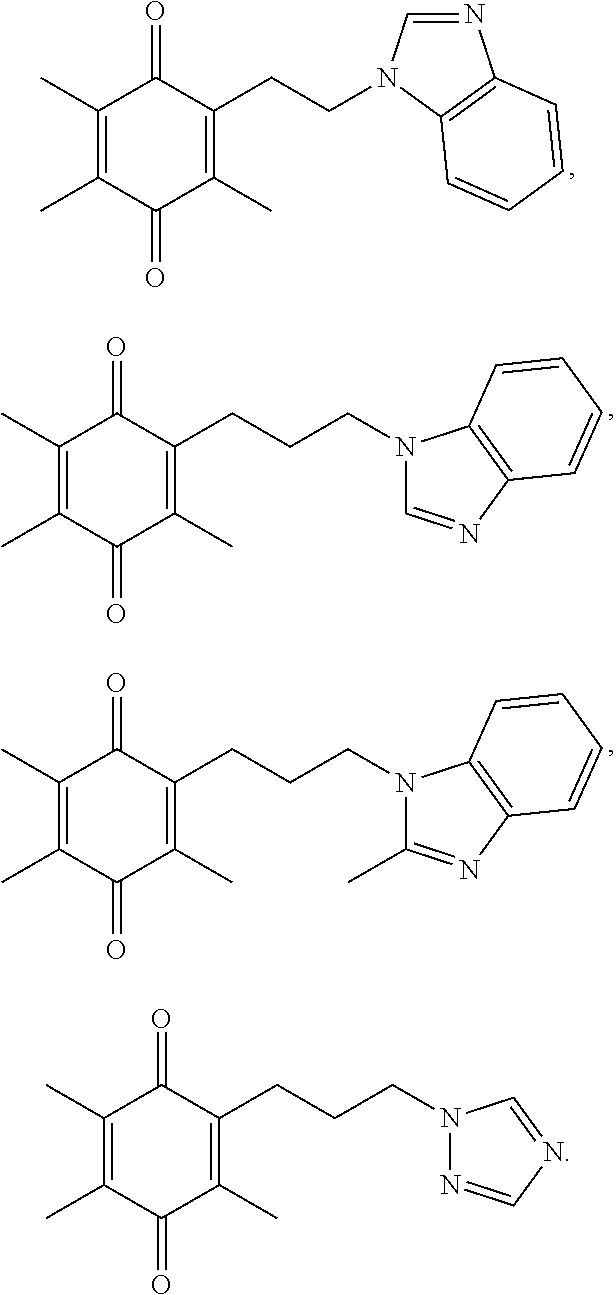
C1(C)=C(C)C(=O)C(C)=C(CCN2C=NC3=C2C=CC=C3)C1=O.C1(C)=C(C)C(=O)C(C)=C(CCCN2C(C)=NC3=C2C=CC=C3)C1=O.C1(C)=C(C)C(=O)C(C)=C(CCCN2N=CN=C2)C1=O.C1(C)=C(C)C(=O)C(C)=C(CCCN2C=NC3=C2C=CC=C3)C1=O
